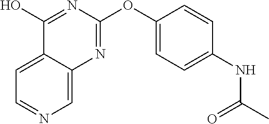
C1=C2C(=CN=C1)N=C(OC1=CC=C(NC(C)=O)C=C1)N=C2O
